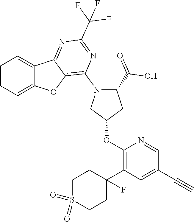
C1=CC=C2C(=C1)C1=NC(C(F)(F)F)=NC(N3CC(OC4=C(C5(F)CCS(=O)(=O)CC5)C=C(C#C)C=N4)CC3C(O)=O)=C1O2
